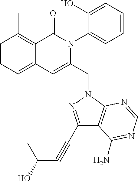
C1=CC=C2C(=C1C)C(=O)N(C1=CC=CC=C1O)C(CN1C3=C(C(C#CC(O)C)=N1)C(N)=NC=N3)=C2
